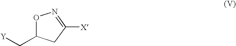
C1(C[Y])CC([X])=NO1
